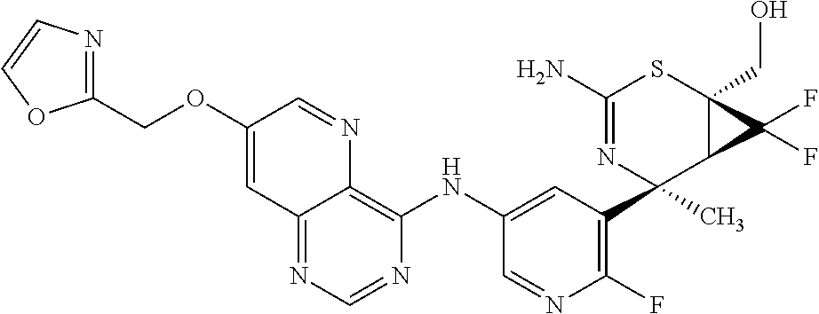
C1(N)=NC(C2=C(F)N=CC(NC3=C4N=CC(OCC5=NC=CO5)=CC4=NC=N3)=C2)(C)C2C(CO)(S1)C2(F)F
